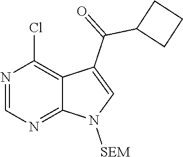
N1=CN=C2C(=C1Cl)C(C(C1CCC1)=O)=CN2[SEM]
